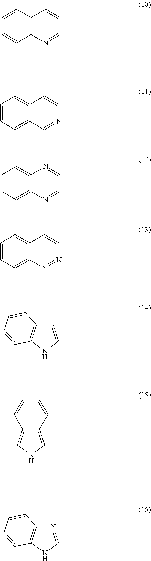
C12=C(N=CC=C1)C=CC=C2.C1=CC=C2C(=C1)C=CN=C2.C1=CC=C2C(=C1)N=CC=N2.C1=CC=C2C(=C1)C=CN=N2.C1=CNC2=C1C=CC=C2.C12=CNC=C1C=CC=C2.N1=CNC2=C1C=CC=C2
